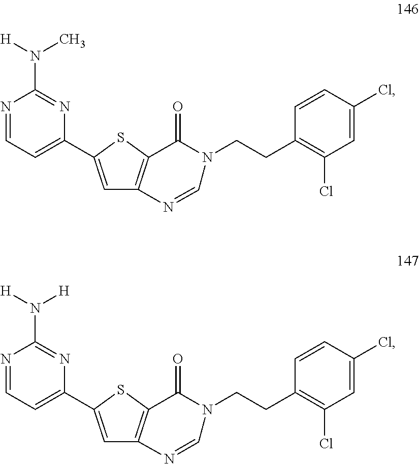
N1=CC=C(C2=CC3=C(S2)C(=O)N(CCC2=C(Cl)C=C(Cl)C=C2)C=N3)N=C1N([H])C.N1=CC=C(C2=CC3=C(S2)C(=O)N(CCC2=C(Cl)C=C(Cl)C=C2)C=N3)N=C1N([H])[H]
